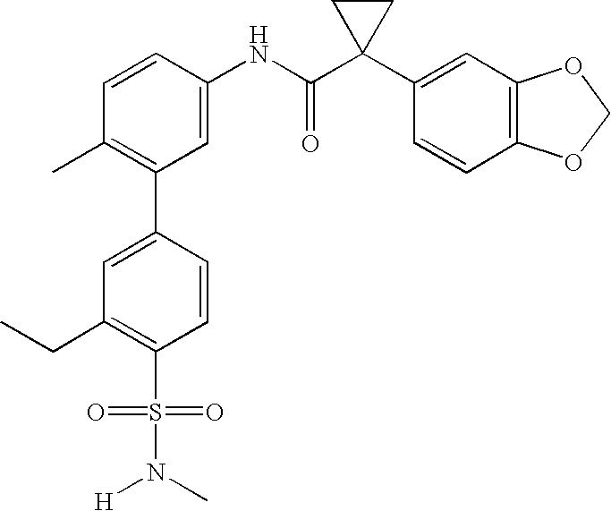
C1(NC(C2(C3=CC4=C(C=C3)OCO4)CC2)=O)=CC(C2=CC(CC)=C(S(N([H])C)(=O)=O)C=C2)=C(C)C=C1
